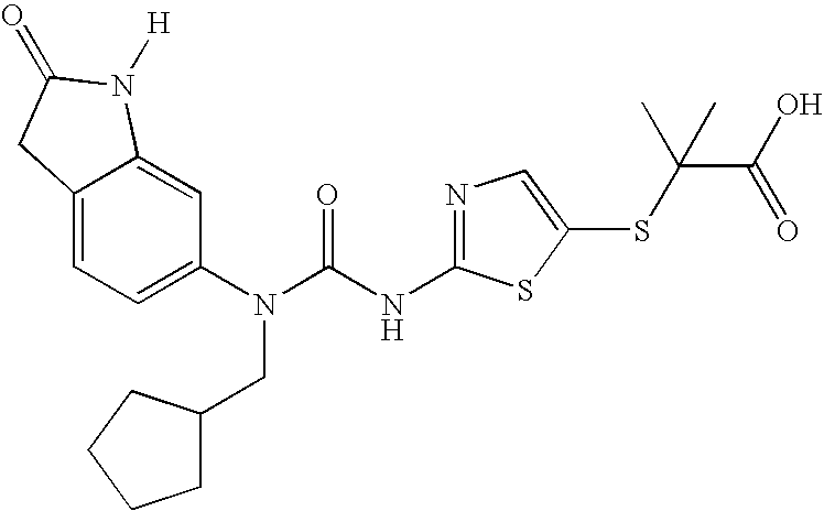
C12=CC=C(N(C(NC3=NC=C(SC(C(=O)O)(C)C)S3)=O)CC3CCCC3)C=C1N([H])C(=O)C2
